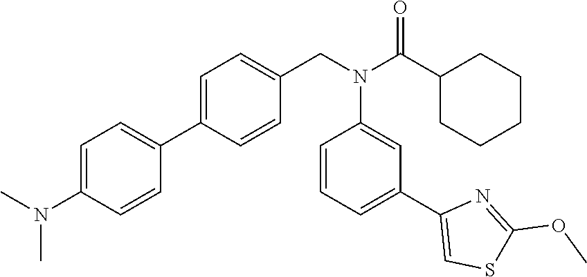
C1=C(N(C)C)C=CC(C2=CC=C(CN(C(C3CCCCC3)=O)C3=CC(C4=CSC(OC)=N4)=CC=C3)C=C2)=C1
